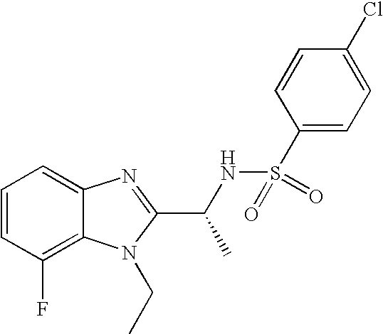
C1=CC(F)=C2C(=C1)N=C(C(NS(C1=CC=C(Cl)C=C1)(=O)=O)C)N2CC
